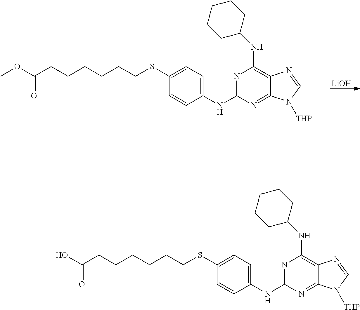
[LiOH].C1=C(NC2=NC(NC3CCCCC3)=C3C(=N2)N([THP])C=N3)C=CC(SCCCCCCC(OC)=O)=C1.C1=C(NC2=NC(NC3CCCCC3)=C3C(=N2)N([THP])C=N3)C=CC(SCCCCCCC(O)=O)=C1
